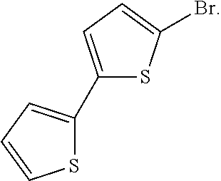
C1(C2=CC=CS2)=CC=C(Br)S1
